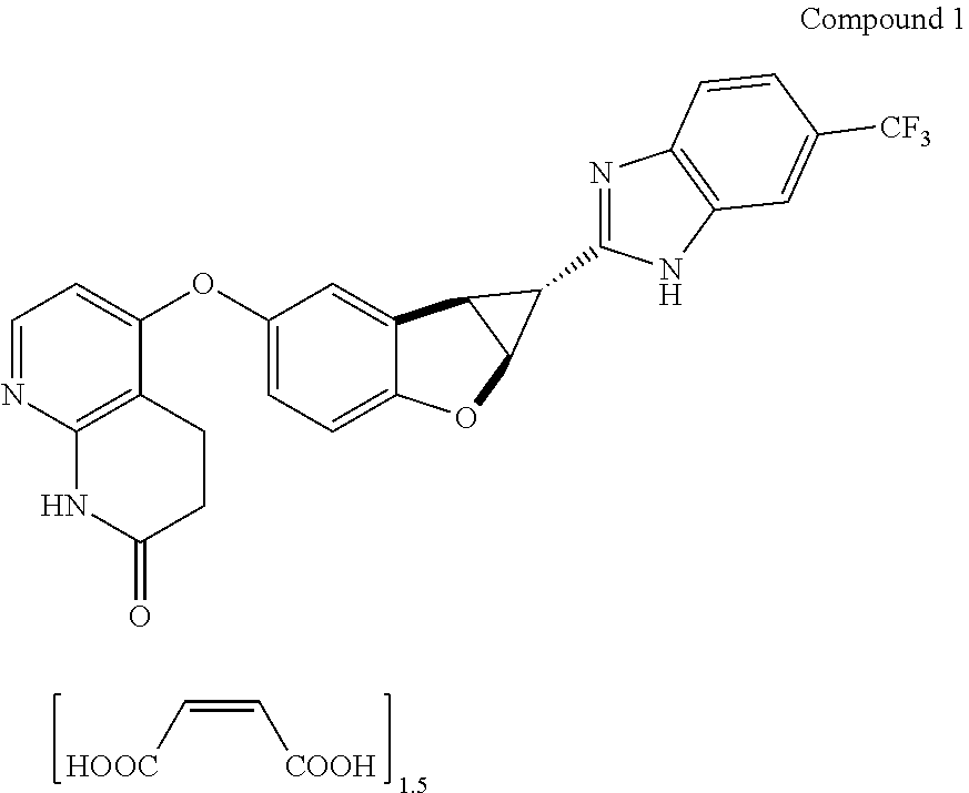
[HOOC]C=C[COOH].C1=NC2=C(C(OC3=CC=C4C(=C3)C3C(O4)C3C3=NC4=C(N3)C=C([CF3])C=C4)=C1)CCC(=O)N2
